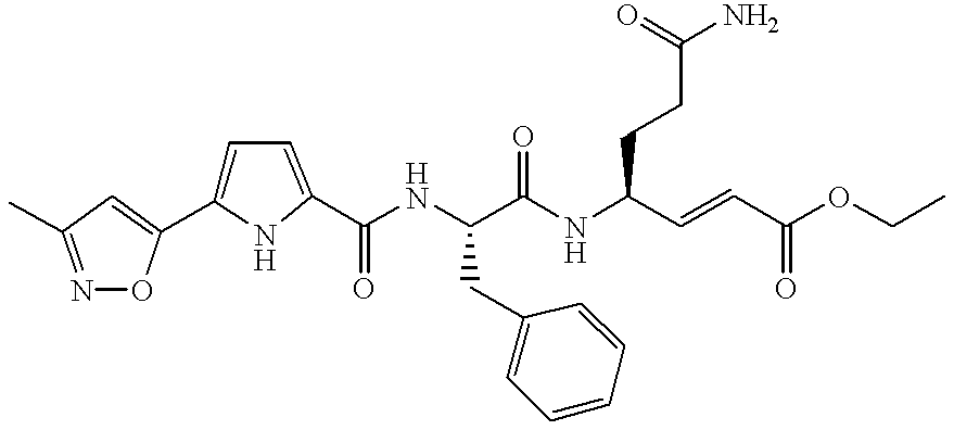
C1=C(C2=CC(C)=NO2)NC(C(NC(C(NC(C=CC(OCC)=O)CCC(N)=O)=O)CC2=CC=CC=C2)=O)=C1
